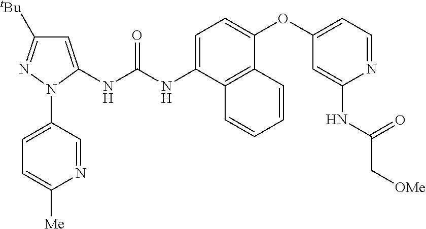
C1(N2C(NC(NC3=CC=C(OC4=CC=NC(NC(C[OMe])=O)=C4)C4=C3C=CC=C4)=O)=CC([tBu])=N2)=CC=C([Me])N=C1
